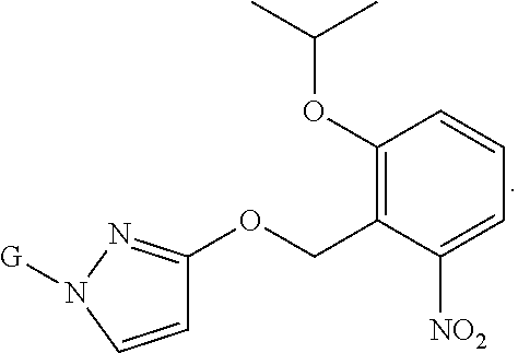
C1(OC(C)C)=C(COC2=NN([G])C=C2)C([NO2])=CC=C1
